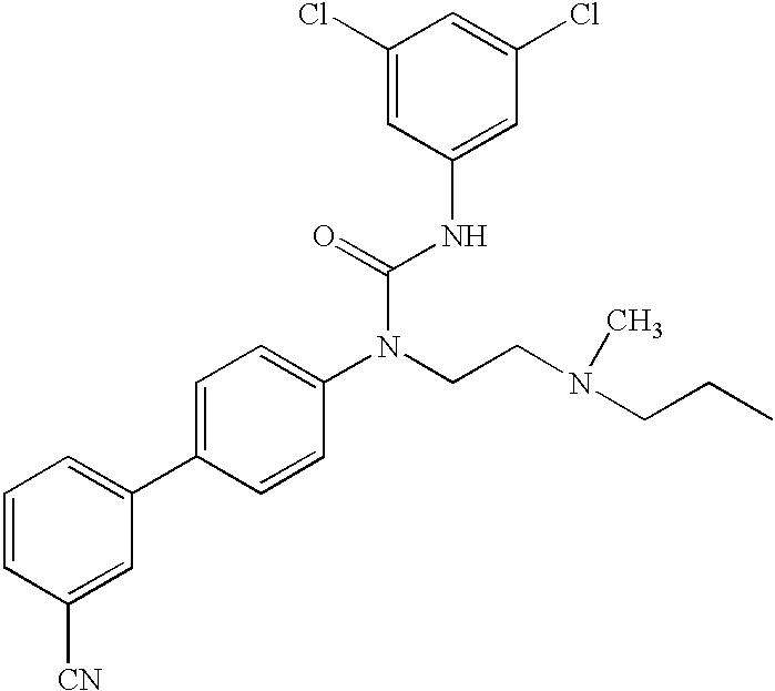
C1=CC([CN])=CC(C2=CC=C(N(CCN(C)CCC)C(=O)NC3=CC(Cl)=CC(Cl)=C3)C=C2)=C1
